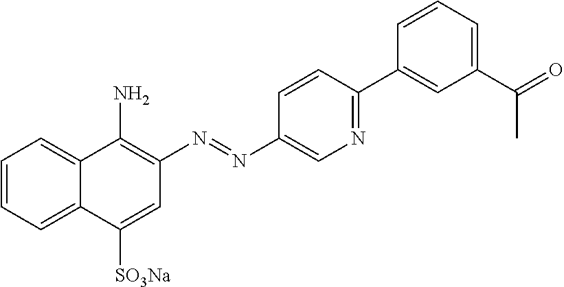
C1=CC=C2C(=C1)C(N)=C(N=NC1=CN=C(C3=CC(C(=O)C)=CC=C3)C=C1)C=C2[SO3Na]
